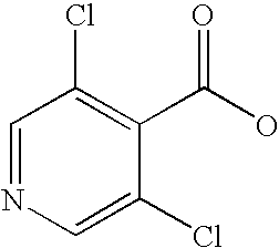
C1=NC=C(Cl)C(C(O)=O)=C1Cl
